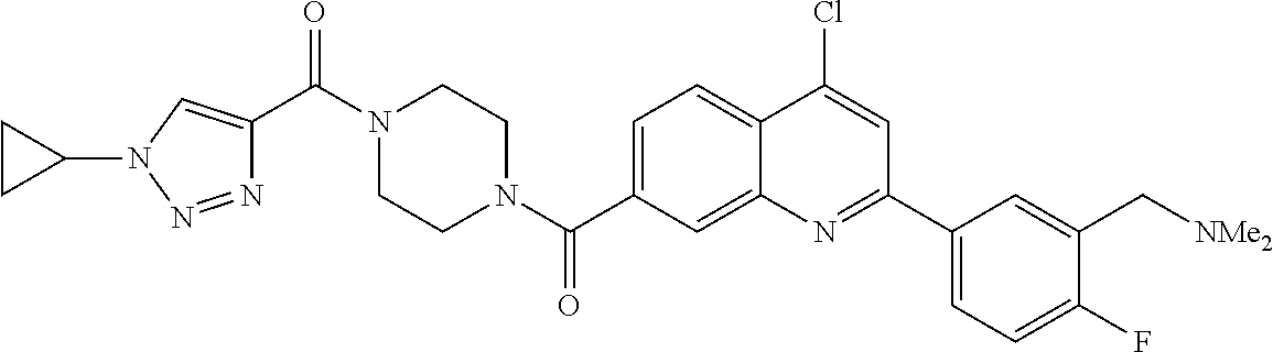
N1(C(C2=CN(C3CC3)N=N2)=O)CCN(C(=O)C2=CC=C3C(=C2)N=C(C2=CC=C(F)C(C[NMe2])=C2)C=C3Cl)CC1
